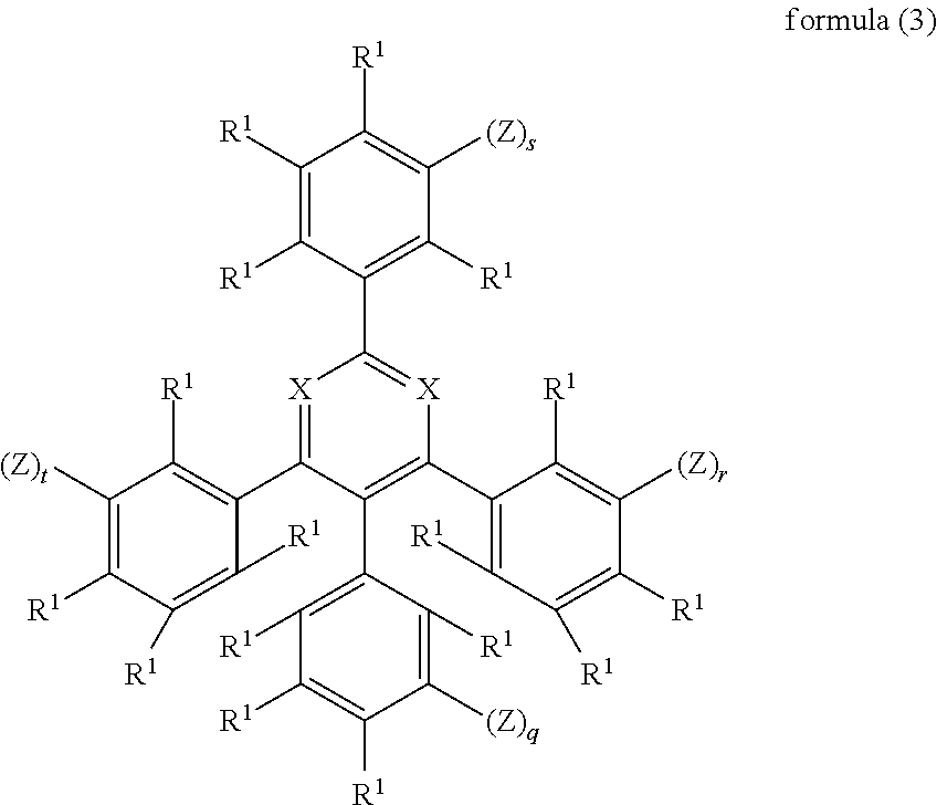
[X]1=C(C2=C([R1])C([(Z)t])=C([R1])C([R1])=C2[R1])C(C2=C([R1])C([R1])=C([R1])C([(Z)q])=C2[R1])=C(C2=C([R1])C([R1])=C([R1])C([(Z)r])=C2[R1])[X]=C1C1=C([R1])C([(Z)s])=C([R1])C([R1])=C1[R1]
